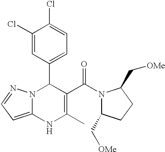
C1(Cl)=CC(C2N3C(=CC=N3)NC(C)=C2C(=O)N2C(C[OMe])CCC2C[OMe])=CC=C1Cl
